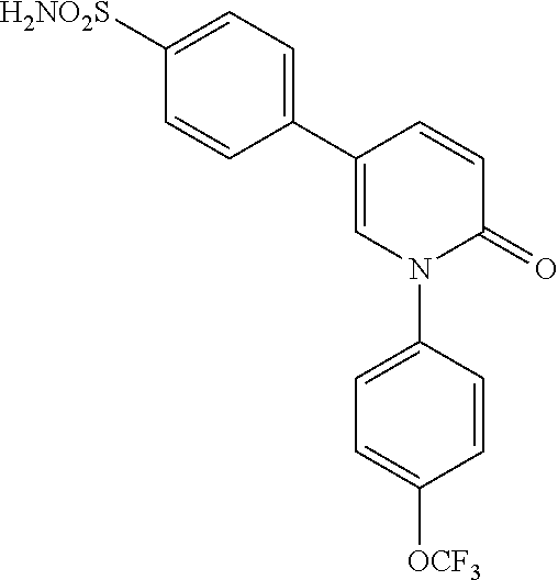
C1=C(C2=CC=C([H2NO2S])C=C2)C=CC(=O)N1C1=CC=C([OCF3])C=C1
